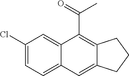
C1(Cl)=CC=C2C(=C1)C(C(=O)C)=C1C(=C2)CCC1
